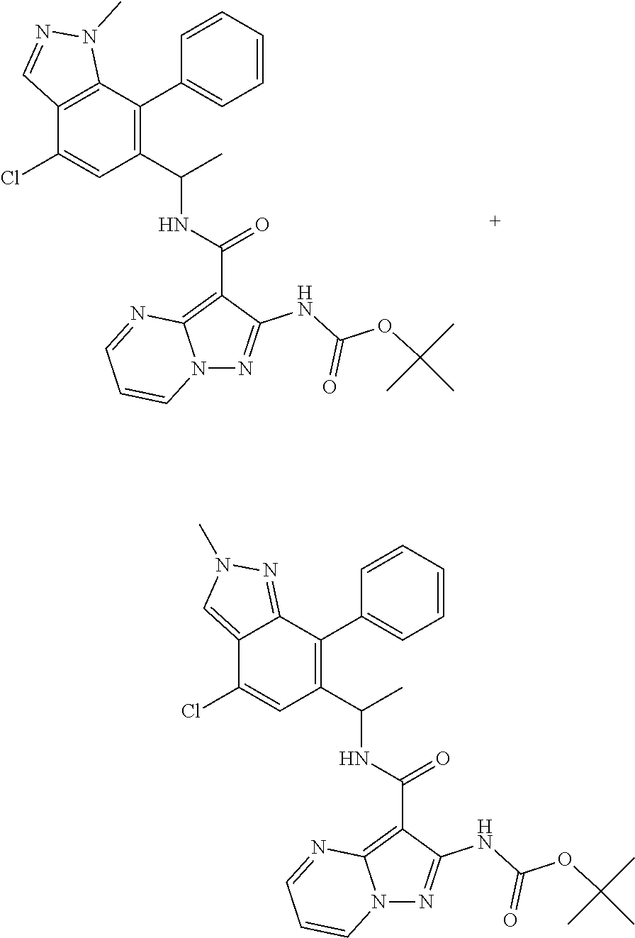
C12=CN(C)N=C1C(C1=CC=CC=C1)=C(C(C)NC(C1=C3N(N=C1NC(=O)OC(C)(C)C)C=CC=N3)=O)C=C2Cl.C12=C(C(C3=CC=CC=C3)=C(C(C)NC(C3=C4N(N=C3NC(OC(C)(C)C)=O)C=CC=N4)=O)C=C1Cl)N(C)N=C2
